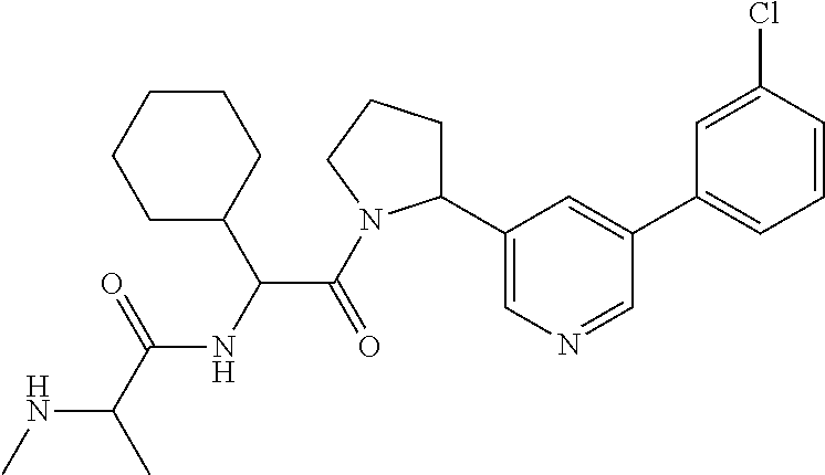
N(C(C)C(=O)NC(C(=O)N1C(C2=CN=CC(C3=CC=CC(Cl)=C3)=C2)CCC1)C1CCCCC1)C
